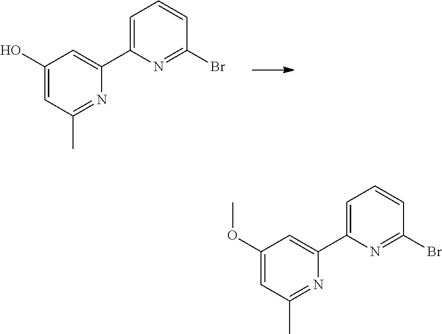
C1=C(C2=CC(OC)=CC(C)=N2)N=C(Br)C=C1.C1=C(C2=CC(O)=CC(C)=N2)N=C(Br)C=C1
